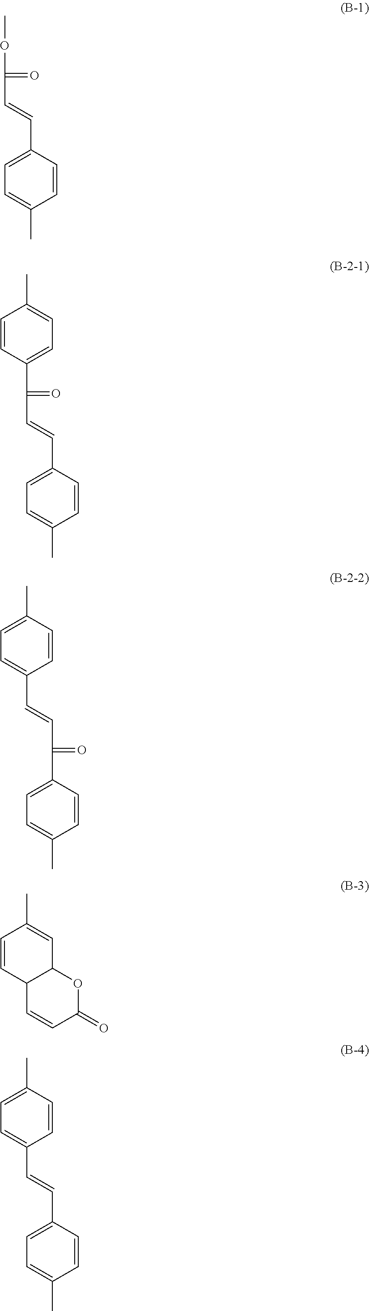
C1(C=CC(=O)OC)=CC=C(C)C=C1.C1(C=CC(=O)C2=CC=C(C)C=C2)=CC=C(C)C=C1.C1(C(C=CC2=CC=C(C)C=C2)=O)=CC=C(C)C=C1.C1=CC2C(C=C1C)OC(=O)C=C2.C1(C=CC2=CC=C(C)C=C2)=CC=C(C)C=C1
